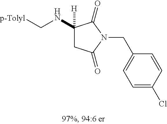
C(NC1([H])CC(=O)N(CC2=CC=C(Cl)C=C2)C1=O)[p-Tolyl]
